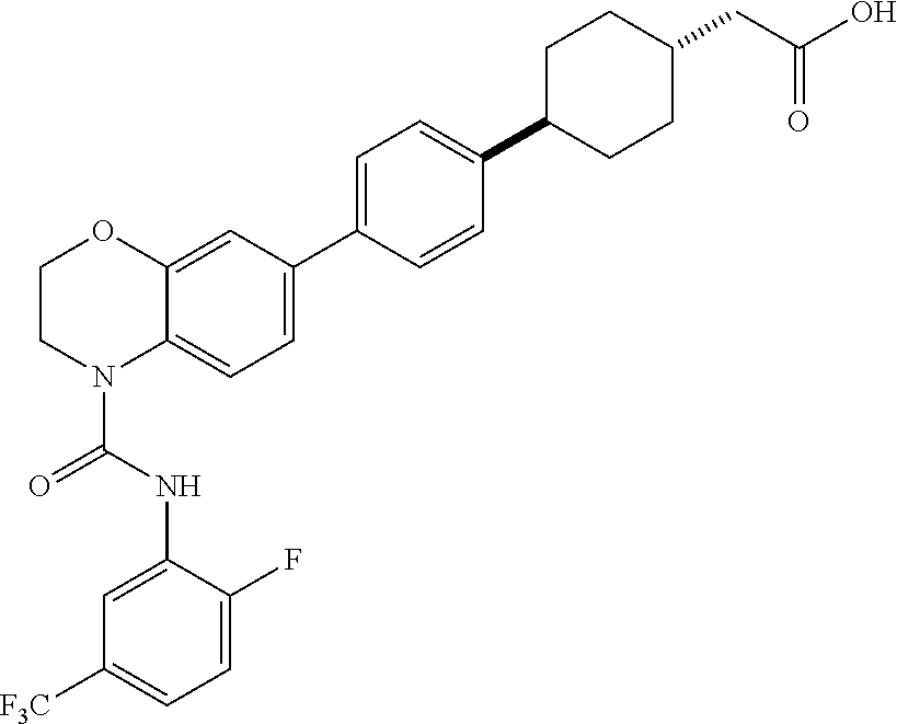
C1=C2C(=CC(C3=CC=C(C4CCC(CC(=O)O)CC4)C=C3)=C1)OCCN2C(NC1=CC([F3C])=CC=C1F)=O
